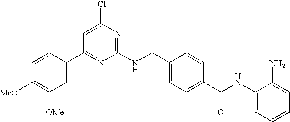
C1(C2=NC(NCC3=CC=C(C(NC4=CC=CC=C4N)=O)C=C3)=NC(Cl)=C2)=CC([OMe])=C([MeO])C=C1
